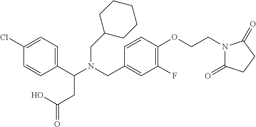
C1(C(N(CC2=CC(F)=C(OCCN3C(=O)CCC3=O)C=C2)CC2CCCCC2)CC(=O)O)=CC=C(Cl)C=C1
